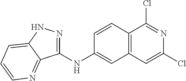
C1(NC2=CC3=C(C=C2)C(Cl)=NC(Cl)=C3)=NNC2=CC=CN=C12
